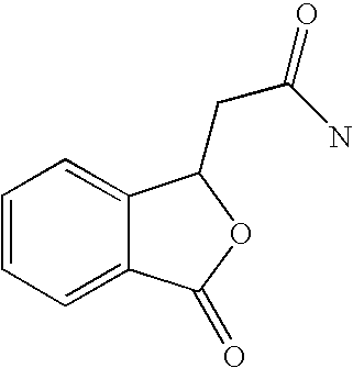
C12=CC=CC=C1C(=O)OC2CC(N)=O
